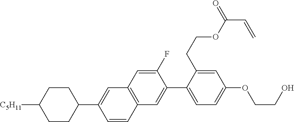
C1CC([C5H11])CCC1C1=CC2=C(C=C1)C=C(C1=CC=C(OCCO)C=C1CCOC(C=C)=O)C(F)=C2
